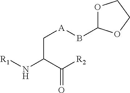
[R1]NC(C(=O)[R2])C[A]BC1OCCO1
